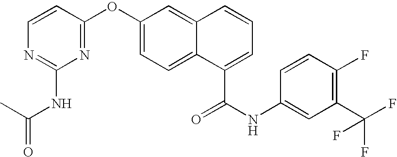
C1(OC2=NC(NC(=O)C)=NC=C2)=CC=C2C(=C1)C=CC=C2C(NC1=CC(C(F)(F)F)=C(F)C=C1)=O
